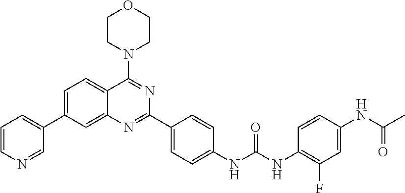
C1=CN=CC(C2=CC=C3C(=C2)N=C(C2=CC=C(NC(NC4=C(F)C=C(NC(C)=O)C=C4)=O)C=C2)N=C3N2CCOCC2)=C1
